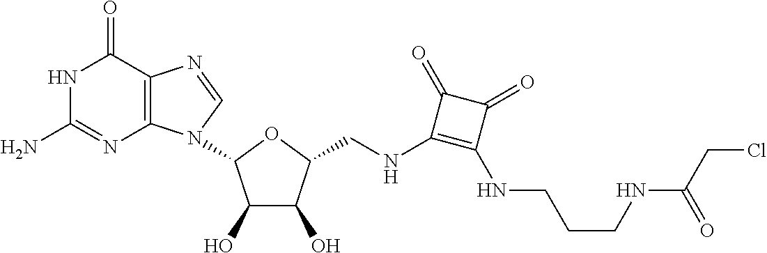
C12=C(C(=O)NC(N)=N1)N=CN2C1C(O)C(O)C(CNC2=C(NCCCNC(CCl)=O)C(=O)C2=O)O1
